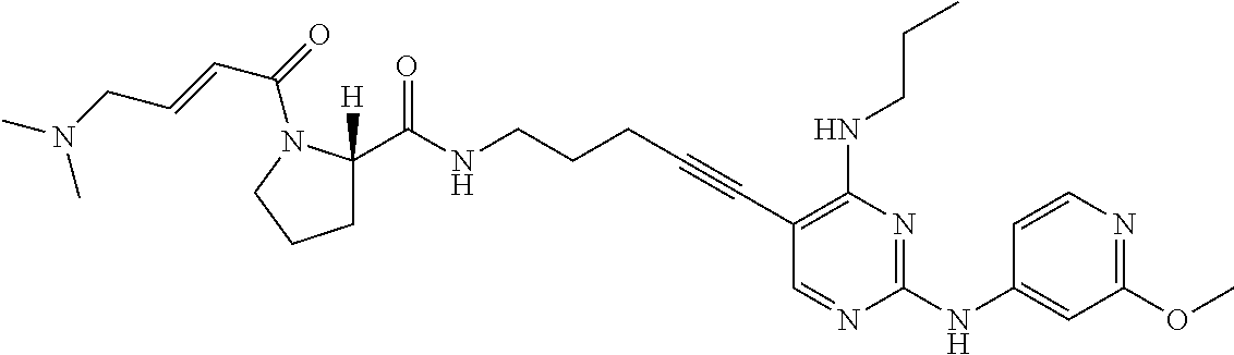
C(NCCCC#CC1=C(NCCC)N=C(NC2=CC(OC)=NC=C2)N=C1)(=O)C1([H])CCCN1C(=O)C=CCN(C)C
